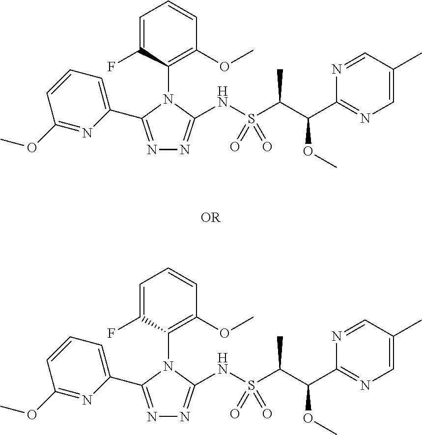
C1(OC)=NC(C2=NN=C(NS(C(C(C3=NC=C(C)C=N3)OC)C)(=O)=O)N2C2=C(OC)C=CC=C2F)=CC=C1.C1(OC)=NC(C2=NN=C(NS(C(C(C3=NC=C(C)C=N3)OC)C)(=O)=O)N2C2=C(OC)C=CC=C2F)=CC=C1
